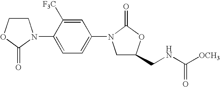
C1COC(=O)N1C1=CC=C(N2CC(CNC([OCH3])=O)OC2=O)C=C1[F3C]
